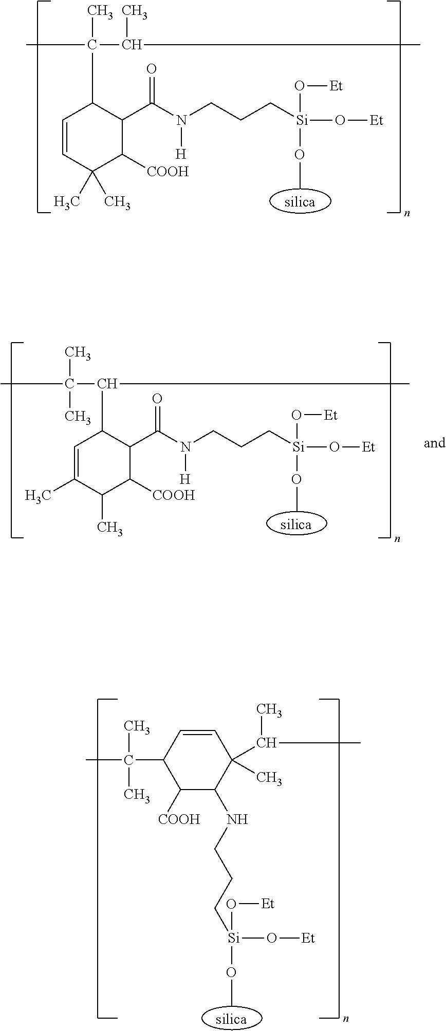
C1=CC(C(C)(C)C)C([COOH])C(NCCC[Si](OC)(O[Et])O[Et])C1(C(C)C)C.C1=CC(C)(C)C([COOH])C(C(N(CCC[Si](O[Et])(OC)O[Et])[H])=O)C1C(C)(C(C)C)C.C1=C(C)C(C)C([COOH])C(C(N(CCC[Si](O[Et])(O[Et])OC)[H])=O)C1C(C(C)(C)C)C
